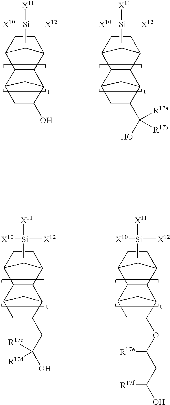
C12CC(C3C1C1CC(O)C3C1)CC2.C[Si]([X12])([X10])[X11].C12CC(C3C1C1CC(C([R17a])([R17b])O)C3C1)CC2.C[Si]([X12])([X10])[X11].C12CC(C3C1C1CC(CC([R17c])([R17d])O)C3C1)CC2.C[Si]([X12])([X10])[X11].C12CC(C3C1C1CC(OC(CC(O)[R17f])[R17e])C3C1)CC2.C[Si]([X12])([X10])[X11]
